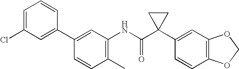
C1(C2=CC(Cl)=CC=C2)=CC(NC(C2(C3=CC4=C(C=C3)OCO4)CC2)=O)=C(C)C=C1
